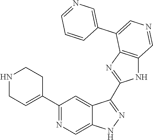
C1(C2=CCNCC2)=NC=C2C(=C1)C(C1=NC3=C(N1)C=NC=C3C1=CN=CC=C1)=NN2
